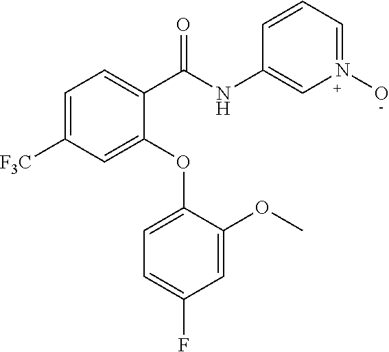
C1(C(NC2=CN(O)=CC=C2)=O)=CC=C([F3C])C=C1OC1=CC=C(F)C=C1OC
